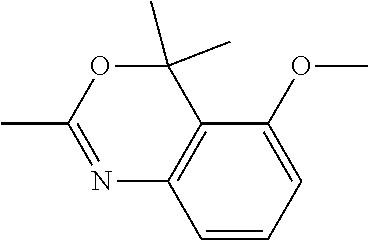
C1(C)=NC2=C(C(C)(C)O1)C(OC)=CC=C2
